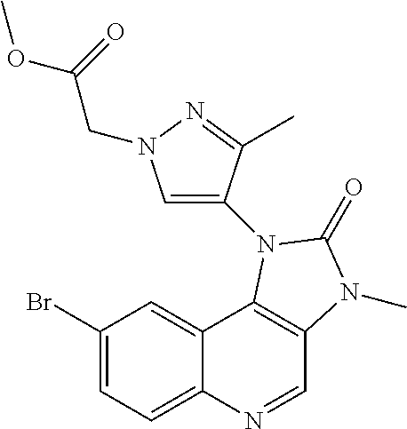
C1(Br)=CC=C2C(=C1)C1=C(C=N2)N(C)C(=O)N1C1=CN(CC(OC)=O)N=C1C
